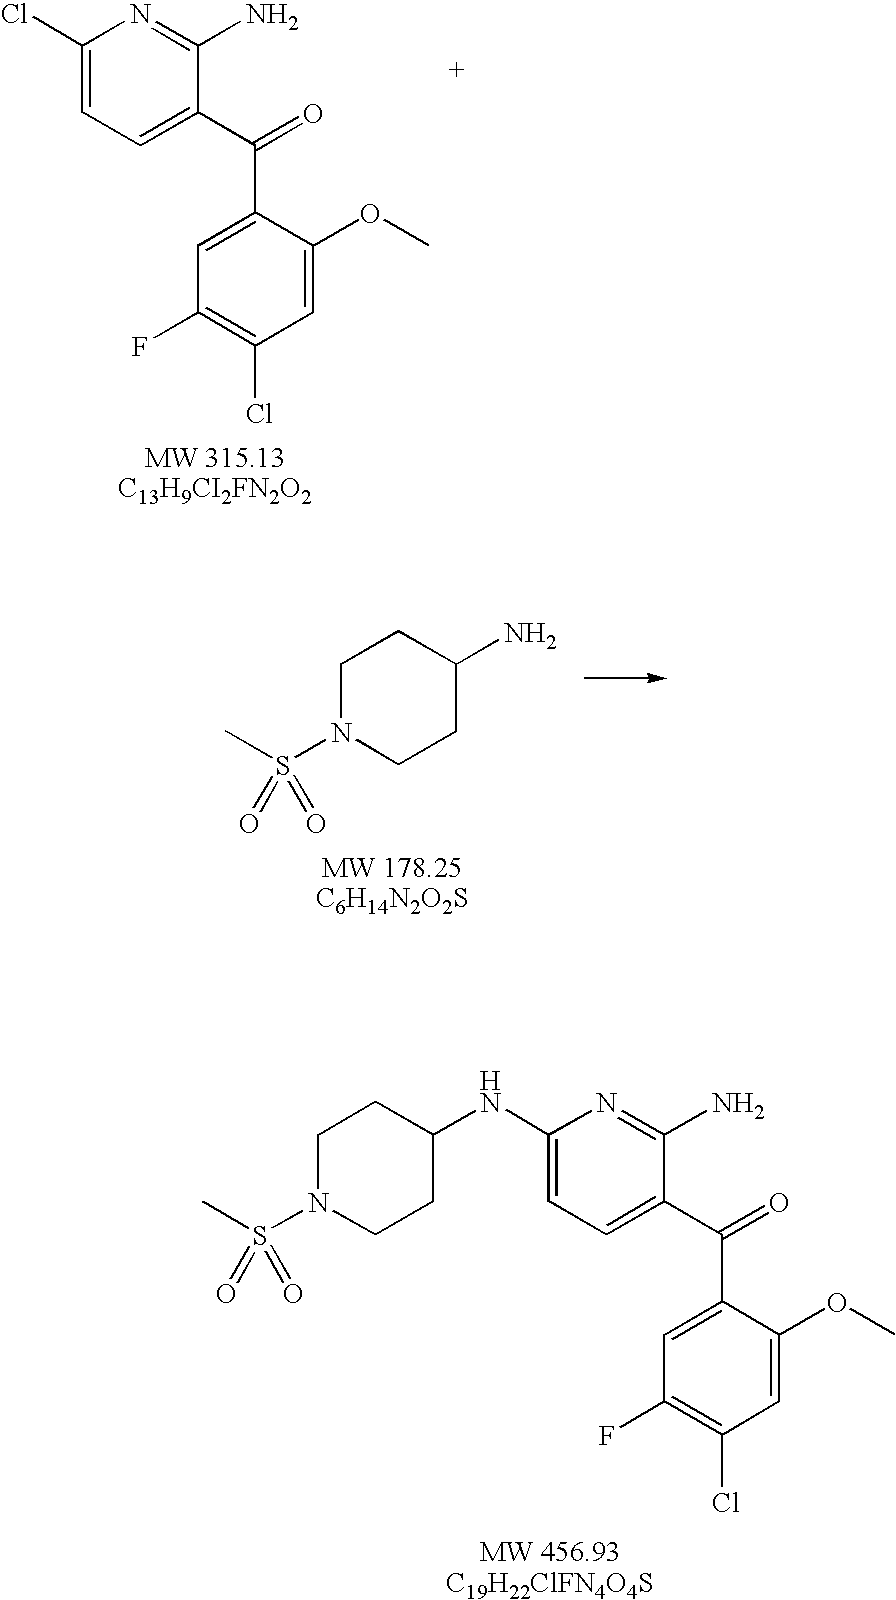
C1(Cl)=CC=C(C(=O)C2=CC(F)=C(Cl)C=C2OC)C(N)=N1.C1N(S(C)(=O)=O)CCC(N)C1.C1(NC2CCN(S(C)(=O)=O)CC2)=CC=C(C(=O)C2=CC(F)=C(Cl)C=C2OC)C(N)=N1
